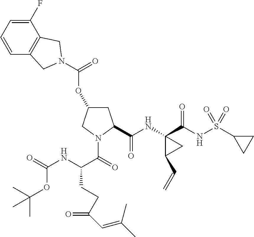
O(C1CC(C(NC2(C(NS(C3CC3)(=O)=O)=O)C(C=C)C2)=O)N(C(=O)C(NC(=O)OC(C)(C)C)CCC(=O)C=C(C)C)C1)C(=O)N1CC2=C(C(F)=CC=C2)C1
